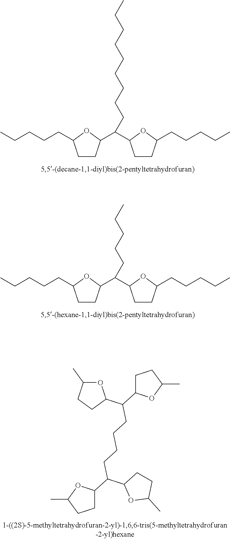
CCCCCCCCCC(C1CCC(CCCCC)O1)C1CCC(CCCCC)O1.CCCCCC(C1CCC(CCCCC)O1)C1CCC(CCCCC)O1.C1(C)OC(C(C2OC(C)CC2)CCCCC(C2OC(C)CC2)C2CCC(C)O2)CC1
